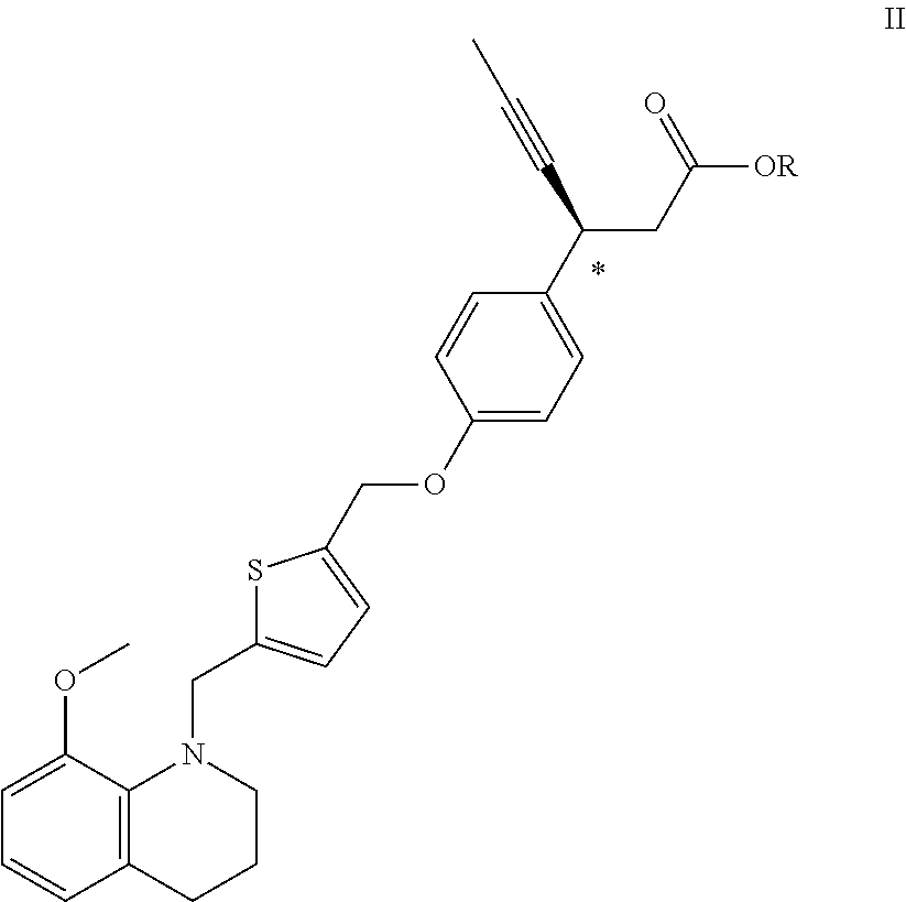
C1=CC2=C(C(OC)=C1)N(CC1=CC=C(COC3=CC=C(C(C#CC)CC([OR])=O)C=C3)S1)CCC2
